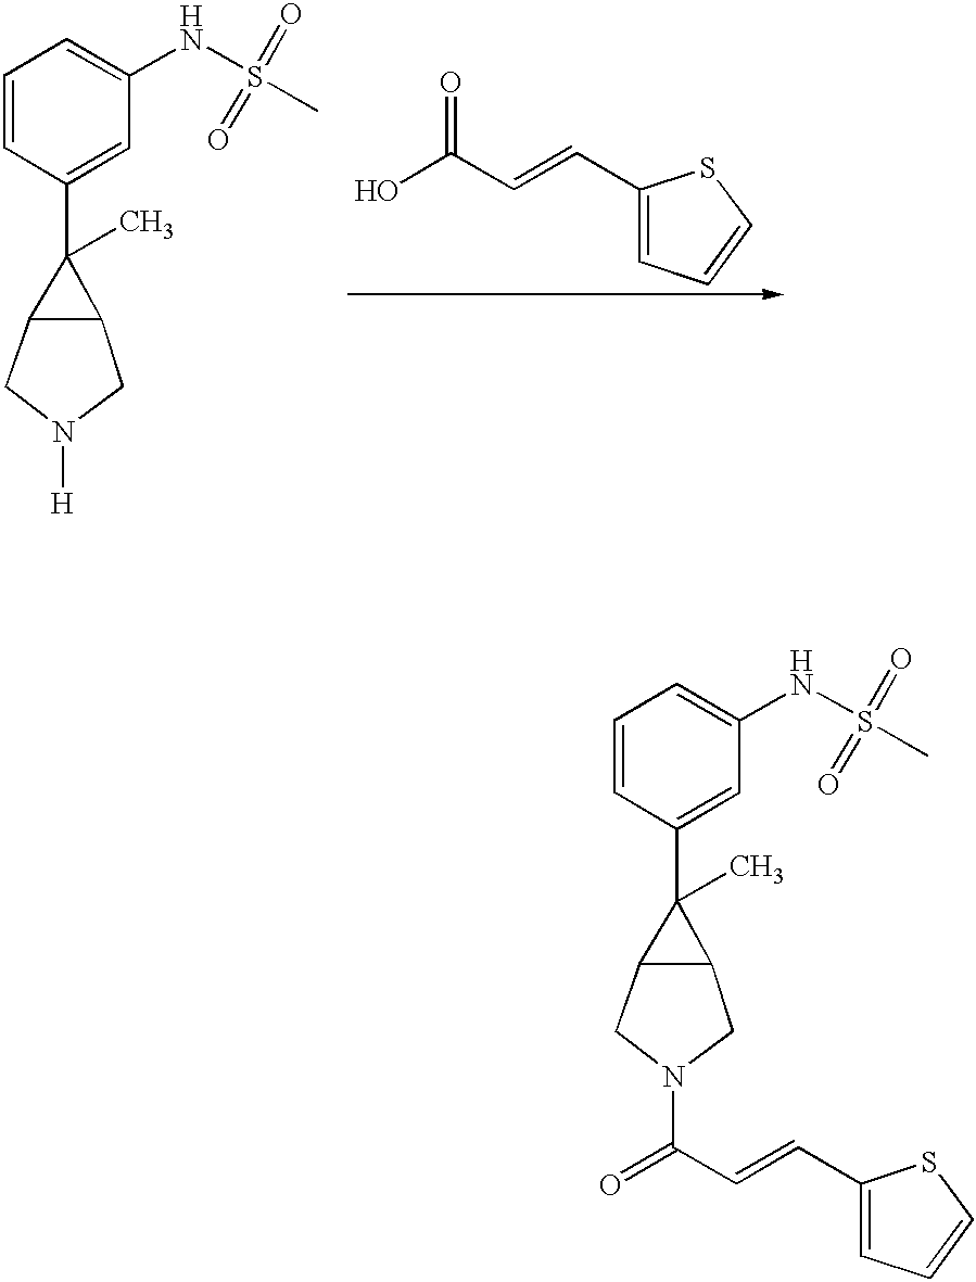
C1(C=CC(O)=O)=CC=CS1.C1=CC(C2(C)C3C2CN([H])C3)=CC(NS(C)(=O)=O)=C1.C1=CC(C2(C)C3C2CN(C(C=CC2=CC=CS2)=O)C3)=CC(NS(C)(=O)=O)=C1
